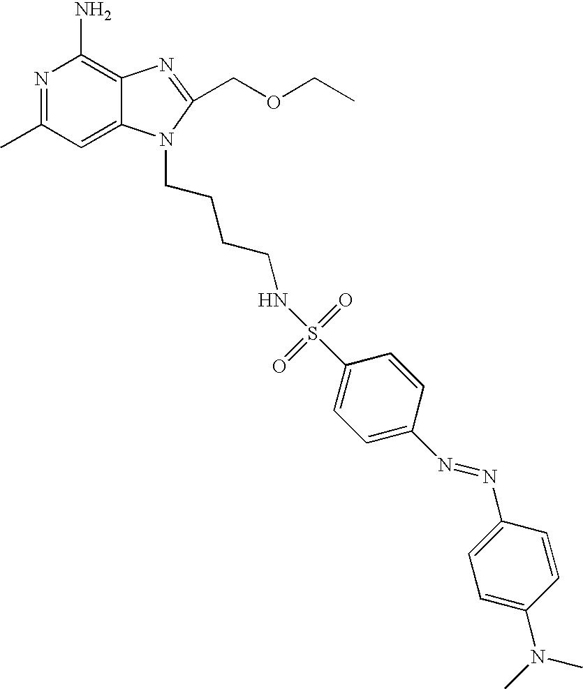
N1=C(C)C=C2C(=C1N)N=C(COCC)N2CCCCNS(C1=CC=C(N=NC2=CC=C(N(C)C)C=C2)C=C1)(=O)=O
